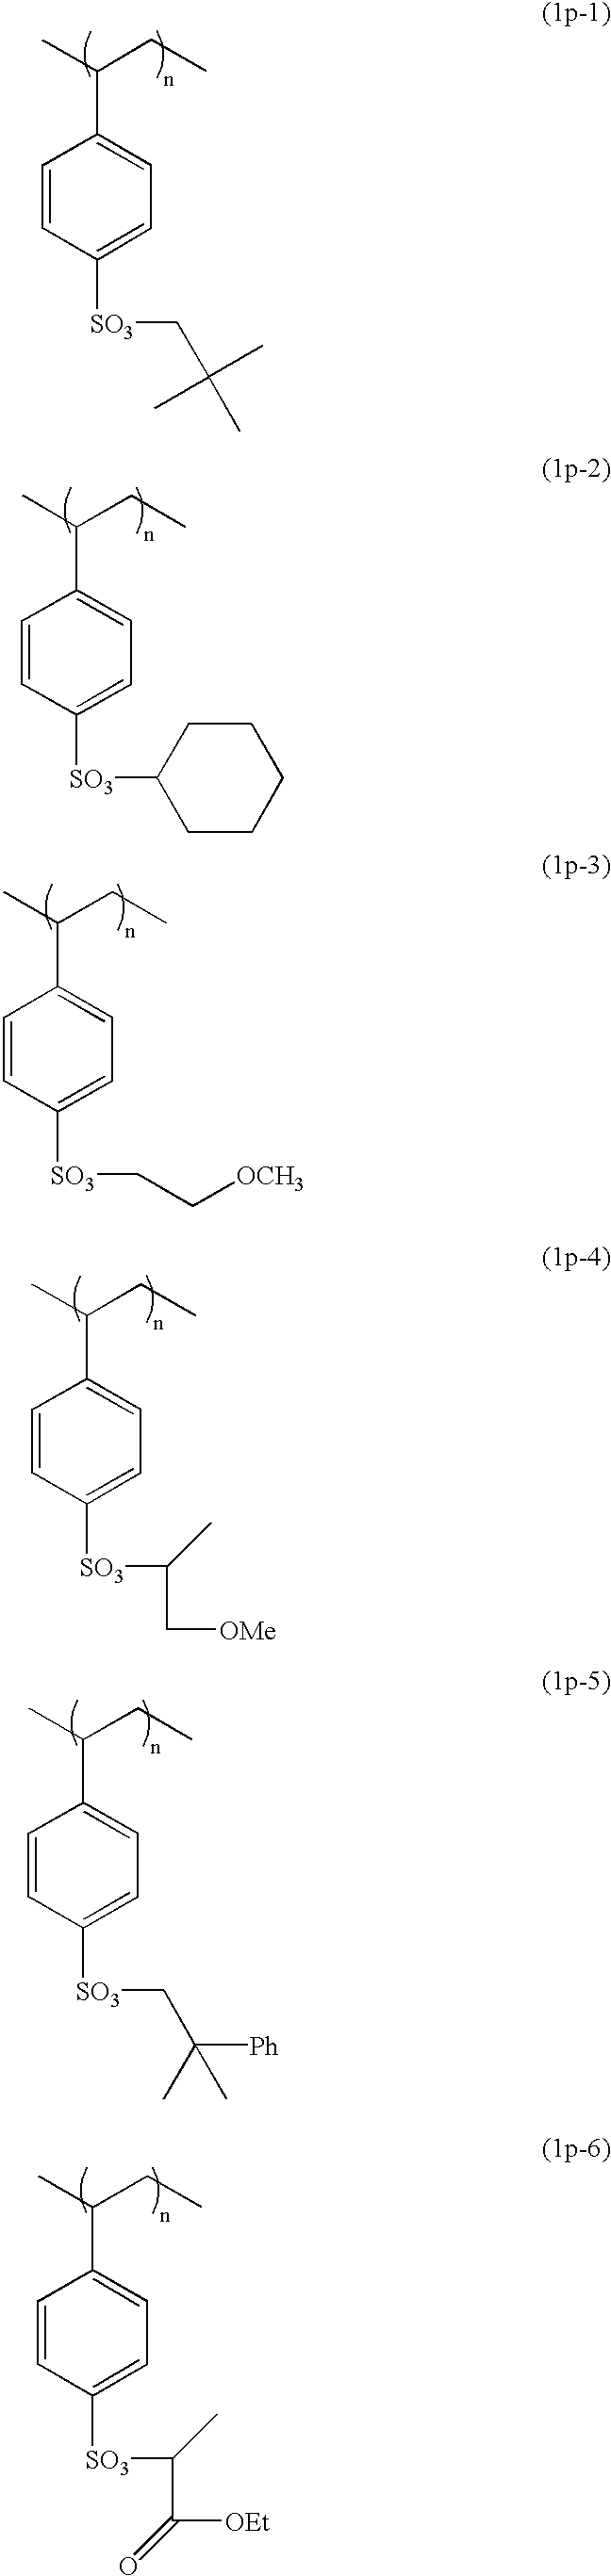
CC(CC)C1=CC=C([SO3]CC(C)(C)C)C=C1.CC(CC)C1=CC=C([SO3]C2CCCCC2)C=C1.CC(CC)C1=CC=C([SO3]CC[OCH3])C=C1.CC(CC)C1=CC=C([SO3]C(C[OMe])C)C=C1.CC(CC)C1=CC=C([SO3]CC(C)([Ph])C)C=C1.CC(CC)C1=CC=C([SO3]C(C([OEt])=O)C)C=C1
